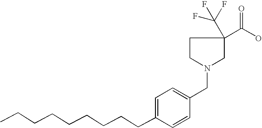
C1=C(CCCCCCCCC)C=CC(CN2CC(C(O)=O)(C(F)(F)F)CC2)=C1
